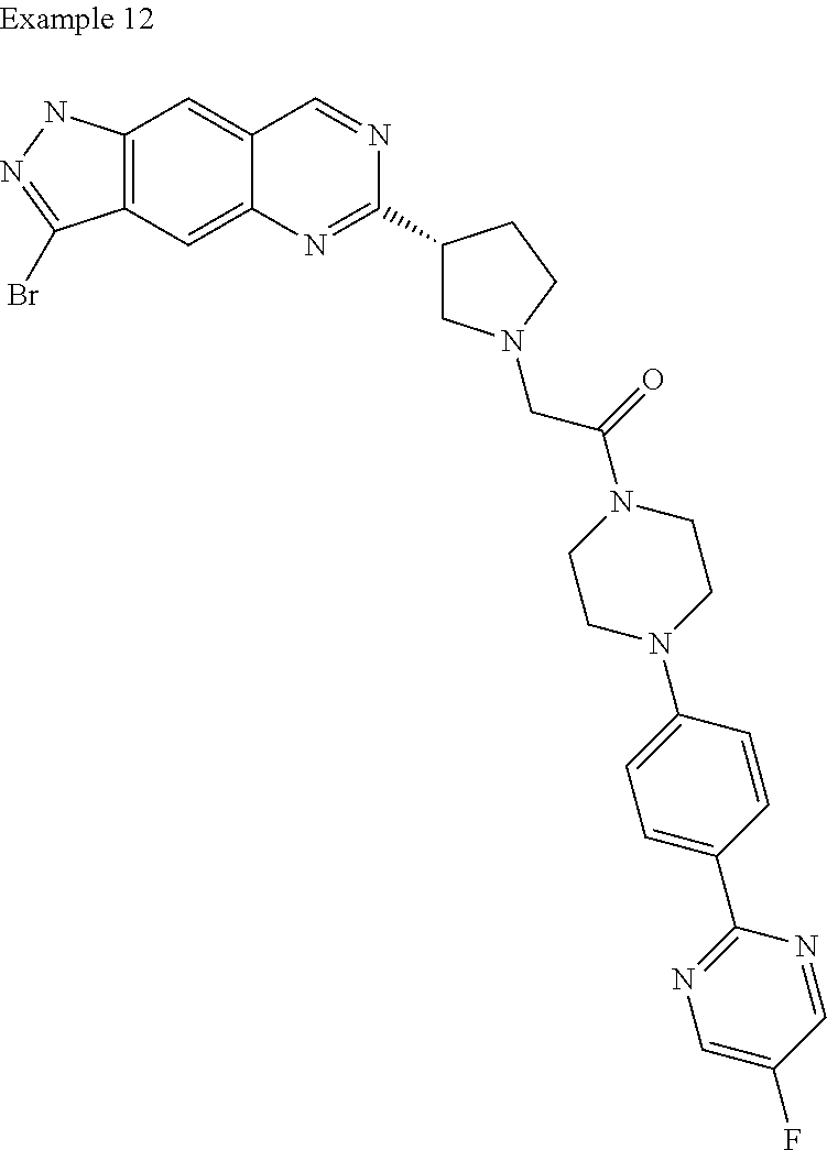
C12=C(NN=C1Br)C=C1C(=C2)N=C(C2CN(CC(N3CCN(C4=CC=C(C5=NC=C(F)C=N5)C=C4)CC3)=O)CC2)N=C1
